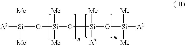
O([Si](O[Si](O[Si]([A1])([Me])[Me])([Me])[A3])([Me])[Me])[Si]([A2])([Me])[Me]
